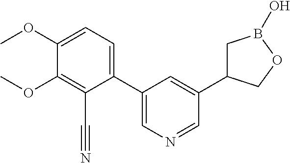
C1(C2=CN=CC(C3CB(O)OC3)=C2)=CC=C(OC)C(OC)=C1C#N
